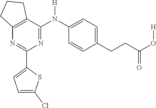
C12=C(C(N(C3=CC=C(CCC(O[H])=O)C=C3)[H])=NC(C3=CC=C(Cl)S3)=N1)CCC2
